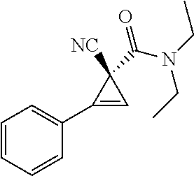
C1=CC=CC(C2=CC2([NC])C(=O)N(CC)CC)=C1
